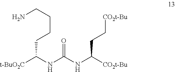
[t-BuO2C]C(NC(NC([CO2t-Bu])CC[CO2t-Bu])=O)CCCCN
